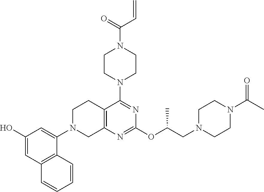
C1(O)=CC2=C(C=CC=C2)C(N2CCC3=C(N=C(OC(CN4CCN(C(C)=O)CC4)C)N=C3N3CCN(C(=O)C=C)CC3)C2)=C1
